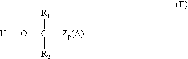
[H]O[G]([R1])([Zp(A)])[R2]
